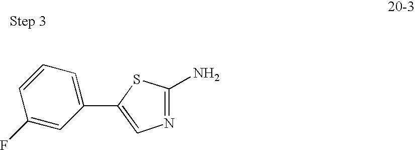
N1=C(N)SC(C2=CC=CC(F)=C2)=C1
